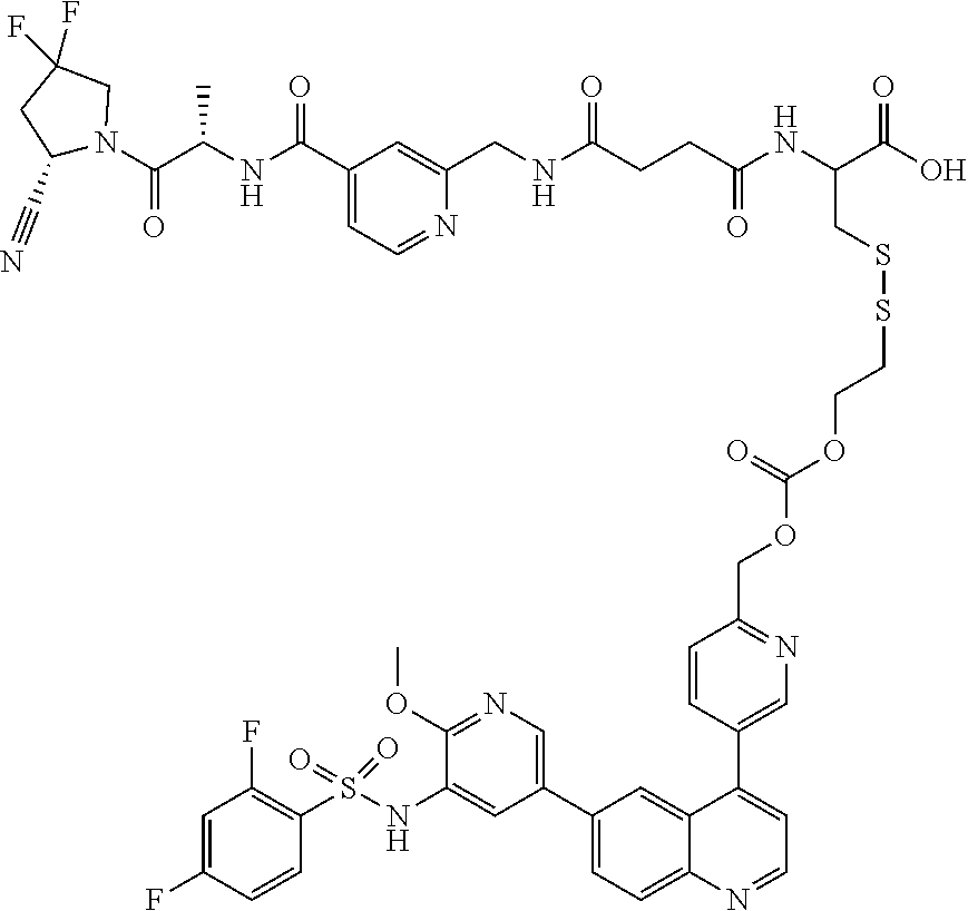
C1(C#N)N(C(C(NC(C2=CC=NC(CNC(CCC(NC(C(O)=O)CSSCCOC(=O)OCC3=NC=C(C4=CC=NC5=CC=C(C6=CN=C(OC)C(NS(C7=C(F)C=C(F)C=C7)(=O)=O)=C6)C=C45)C=C3)=O)=O)=C2)=O)C)=O)CC(F)(F)C1
